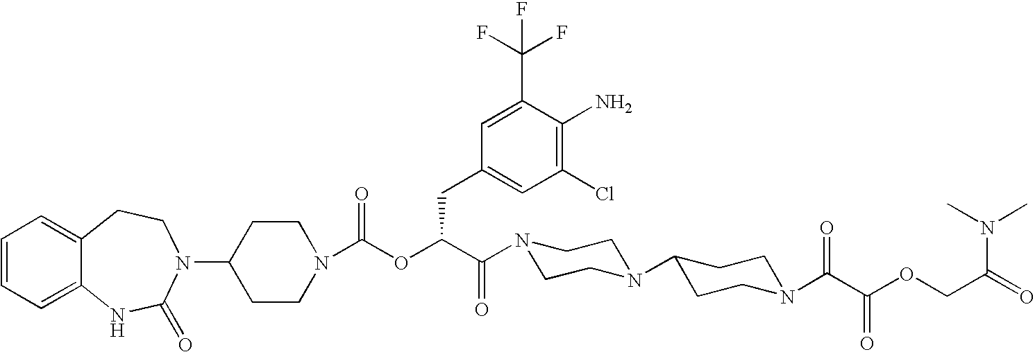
C1(N2C(=O)NC3=CC=CC=C3CC2)CCN(C(OC(C(=O)N2CCN(C3CCN(C(C(OCC(=O)N(C)C)=O)=O)CC3)CC2)CC2=CC(Cl)=C(N)C(C(F)(F)F)=C2)=O)CC1
